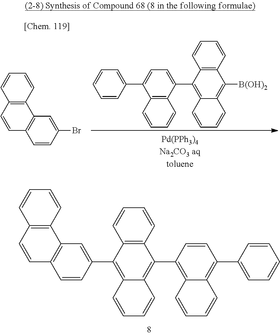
C1=CC2=C(C3=C1C=CC(C1=C4C(=C(C5=C6C(=C(C7=CC=CC=C7)C=C5)C=CC=C6)C5=C1C=CC=C5)C=CC=C4)=C3)C=CC=C2.[Pd(PPh3)4Na2CO3 aqtoluene].C12=C(C=CC=C1)C([B(OH)2])=C1C(=C2C2=CC=C(C3=CC=CC=C3)C3=C2C=CC=C3)C=CC=C1.C1=CC2=C(C3=C1C=CC(Br)=C3)C=CC=C2
